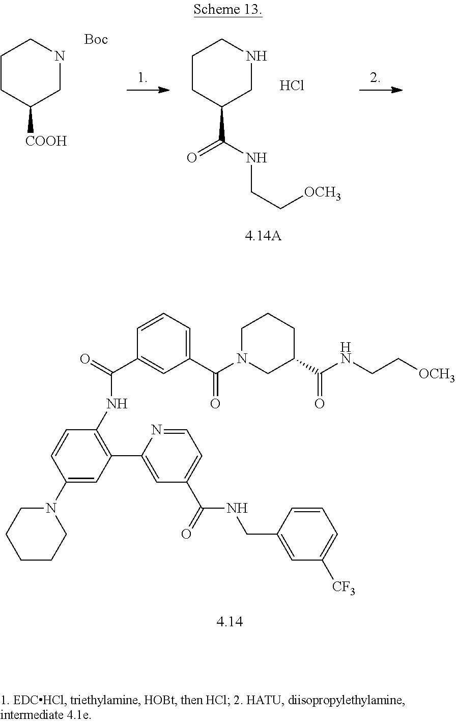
C1(C(N2CC(C(NCC[OCH3])=O)CCC2)=O)=CC=CC(C(=O)NC2=C(C3=CC(C(=O)NCC4=CC([CF3])=CC=C4)=CC=N3)C=C(N3CCCCC3)C=C2)=C1.C1CC([COOH])CNC1.[Boc].C1CC(C(NCC[OCH3])=O)CNC1.Cl
